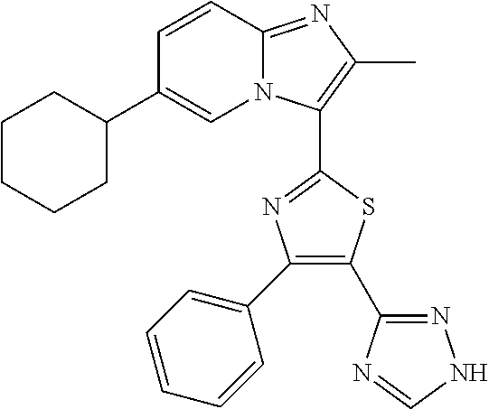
C1(C2=CC=CC=C2)=C(C2=NNC=N2)SC(C2=C(C)N=C3N2C=C(C2CCCCC2)C=C3)=N1
